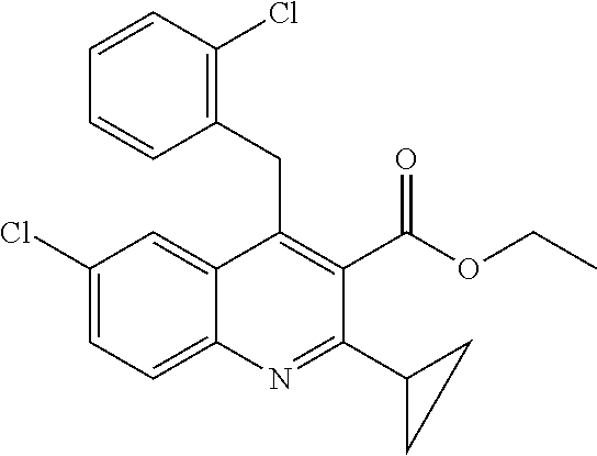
C1(Cl)=CC=C2C(=C1)C(CC1=C(Cl)C=CC=C1)=C(C(OCC)=O)C(C1CC1)=N2
